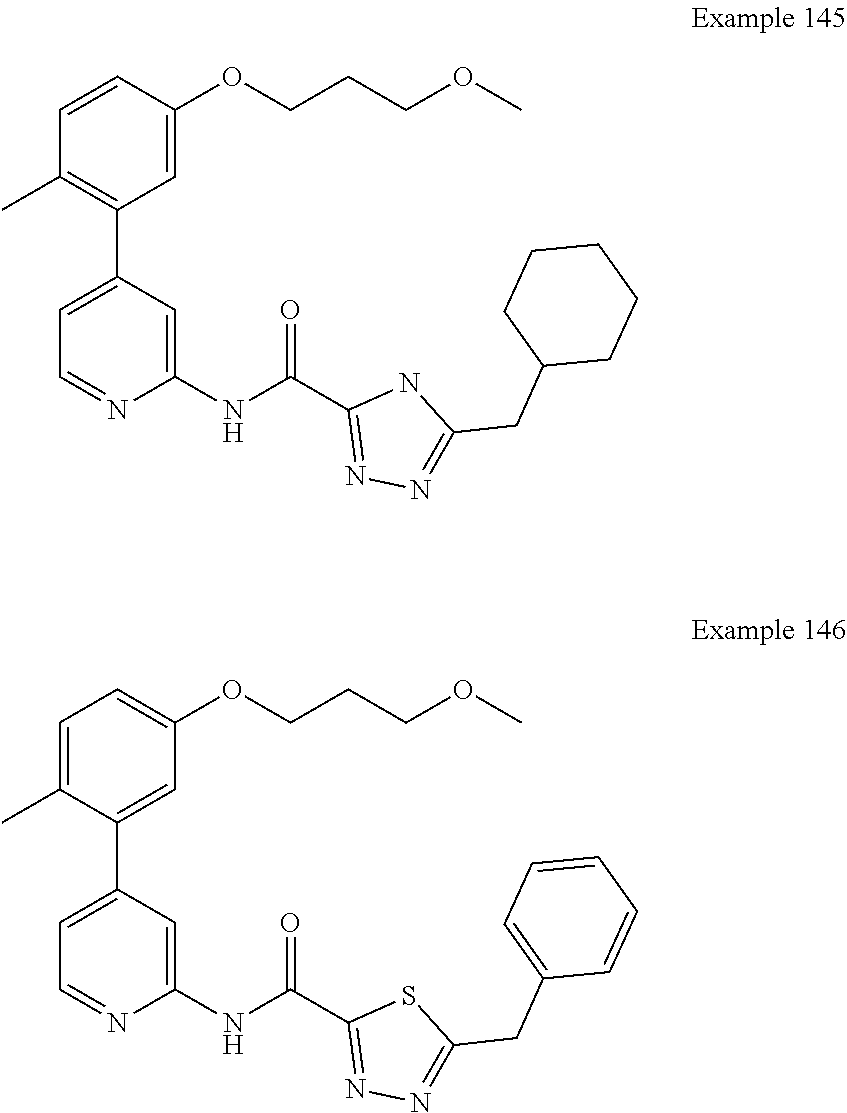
C1=CC(OCCCOC)=CC(C2=CC=NC(NC(C3=NN=C(CC4CCCCC4)N3)=O)=C2)=C1C.C1=C(C)C(C2=CC=NC(NC(C3=NN=C(CC4=CC=CC=C4)S3)=O)=C2)=CC(OCCCOC)=C1
